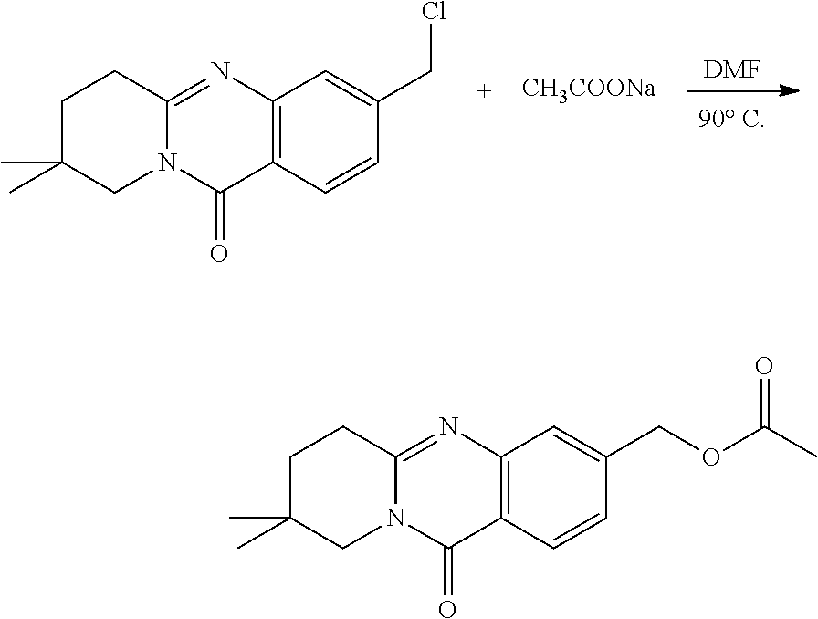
[DMF].C12=C(C=CC(CCl)=C1)C(=O)N1C(=N2)CCC(C)(C)C1.[CH3COONa].C12=C(C=CC(COC(C)=O)=C1)C(=O)N1C(=N2)CCC(C)(C)C1
